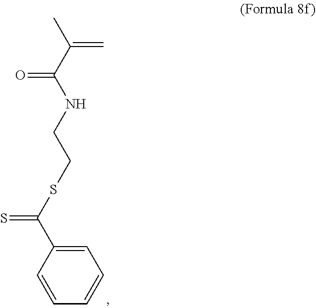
C1=CC(C(=S)SCCNC(C(C)=C)=O)=CC=C1
